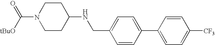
C1=C(CNC2CCN(C([tBuO])=O)CC2)C=CC(C2=CC=C([CF3])C=C2)=C1
